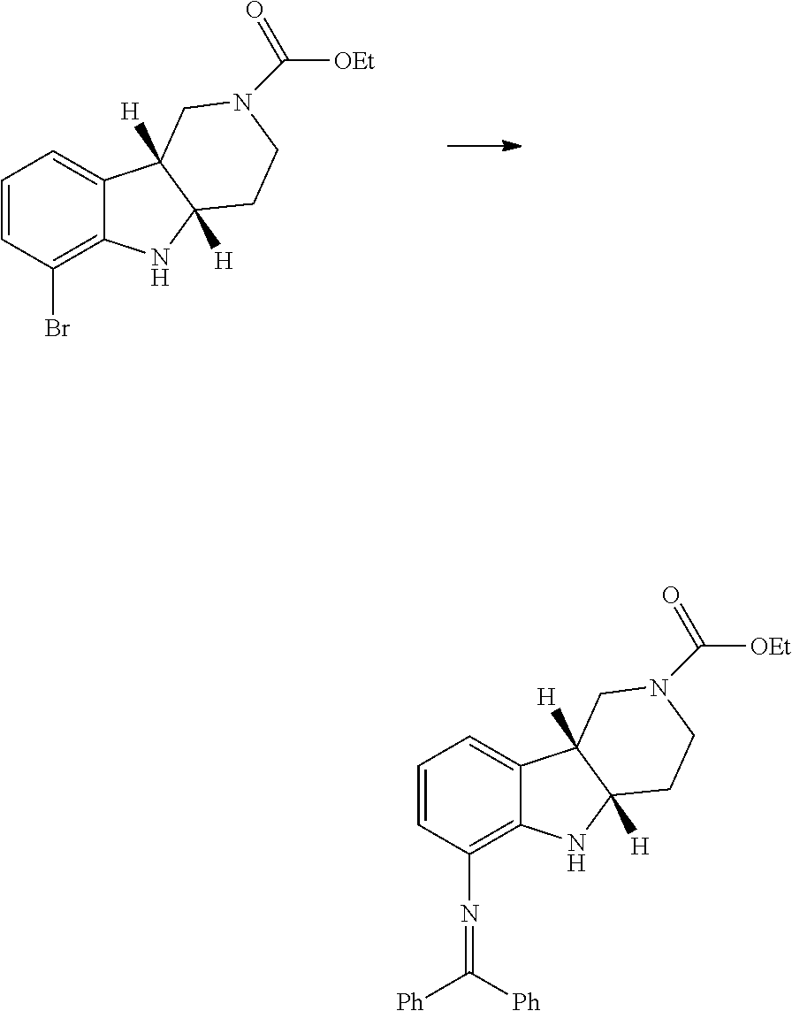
C1=CC(N=C([Ph])[Ph])=C2C(=C1)C1([H])C([H])(N2)CCN(C([OEt])=O)C1.C1=CC(Br)=C2C(=C1)C1([H])C([H])(N2)CCN(C([OEt])=O)C1
